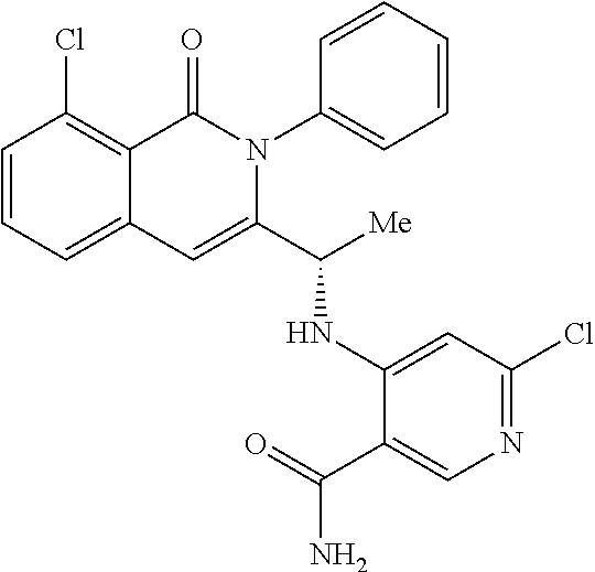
C12=CC=CC(Cl)=C1C(=O)N(C1=CC=CC=C1)C(C(NC1=CC(Cl)=NC=C1C(N)=O)[Me])=C2
